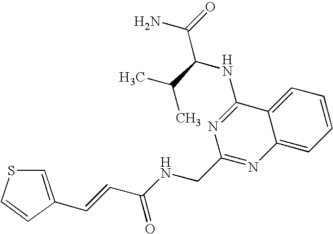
C1=C2C(=CC=C1)C(NC(C(C)C)C(N)=O)=NC(CNC(=O)C=CC1=CSC=C1)=N2
